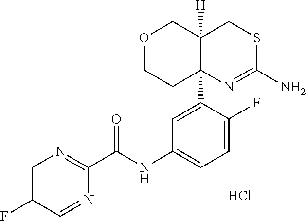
C1=C(F)C=NC(C(NC2=CC=C(F)C(C34N=C(N)SCC3([H])COCC4)=C2)=O)=N1.Cl
